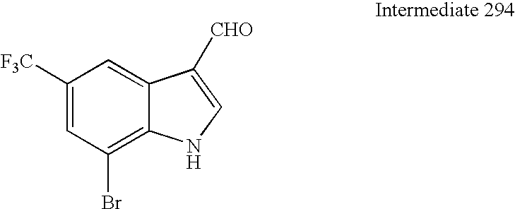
C1([F3C])=CC(Br)=C2C(=C1)C([CHO])=CN2
